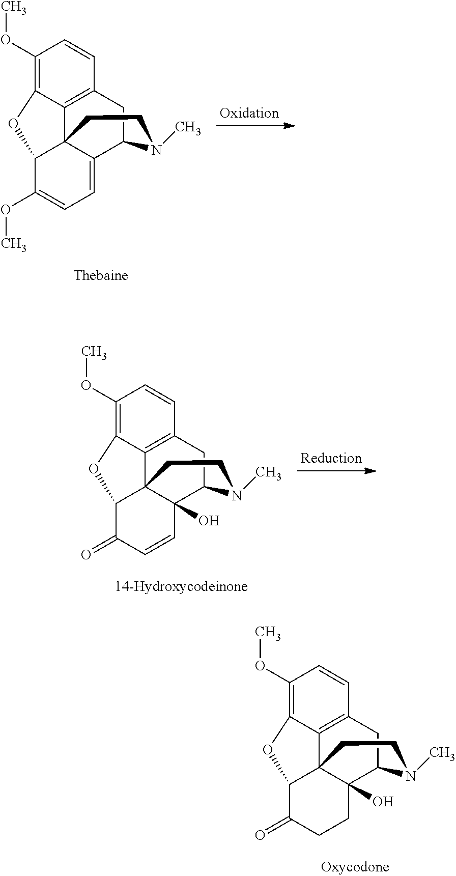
C1(OC)=C2C3=C(C=C1)CC1C4=CC=C(OC)C(C34CCN1C)O2.C1(OC)=C2C3=C(C=C1)CC1C4(O)C3(C(C(=O)C=C4)O2)CCN1C.C1(OC)=C2C3=C(C=C1)CC1C4(O)C3(C(C(=O)CC4)O2)CCN1C
